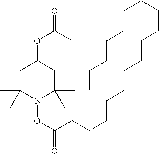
CC(CC(N(C(C)C)OC(CCCCCCCCCCCCCCCCC)=O)(C)C)OC(=O)C
